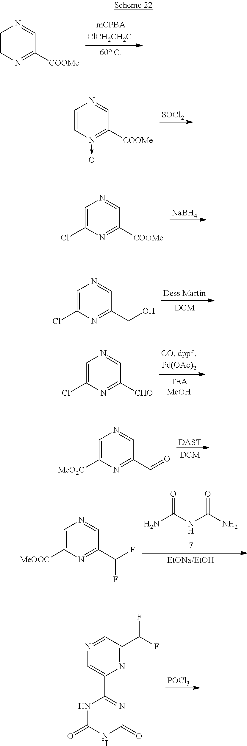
C1=CN=C([COOMe])C=N1.[SOCl2].C1=CN(->O)=C([COOMe])C=N1.[NaBH4].C1=C(Cl)N=C([COOMe])C=N1.C1=C(Cl)N=C(CO)C=N1.C1=C(Cl)N=C([CHO])C=N1.[DAST].C1=C([MeO2C])N=C(C=O)C=N1.NC(NC(N)=O)=O.C1=C([MeOOC])N=C(C(F)F)C=N1.[POCl3].N1=CC(C(F)F)=NC(C2=NC(=O)NC(=O)N2)=C1
